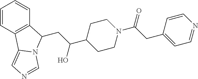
C1=CC2=C(C=C1)C(CC(C1CCN(C(CC3=CC=NC=C3)=O)CC1)O)N1C2=CN=C1
